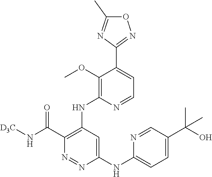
O1C(C)=NC(C2=CC=NC(NC3=C(C(N[D3C])=O)N=NC(NC4=CC=C(C(C)(C)O)C=N4)=C3)=C2OC)=N1
